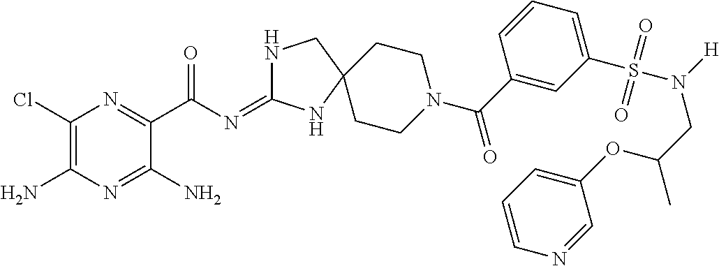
C1(Cl)=C(N)N=C(N)C(C(=O)N=C2NCC3(N2)CCN(C(=O)C2=CC(S(N(CC(OC4=CC=CN=C4)C)[H])(=O)=O)=CC=C2)CC3)=N1
